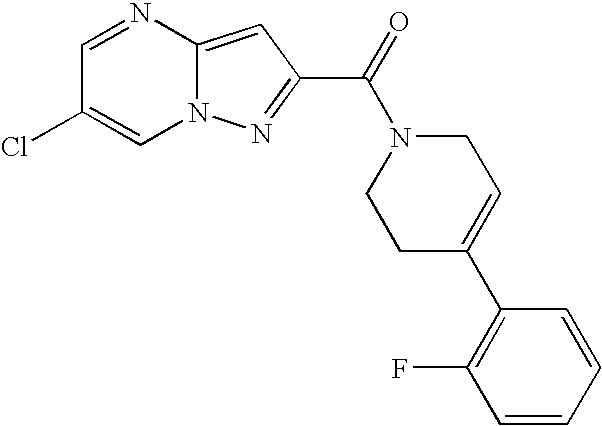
C1=NC2=CC(C(=O)N3CCC(C4=C(F)C=CC=C4)=CC3)=NN2C=C1Cl
